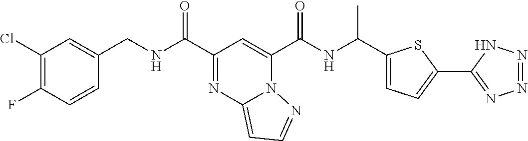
C1=CC(F)=C(Cl)C=C1CNC(=O)C1=NC2=CC=NN2C(C(NC(C2=CC=C(C3=NN=NN3)S2)C)=O)=C1
